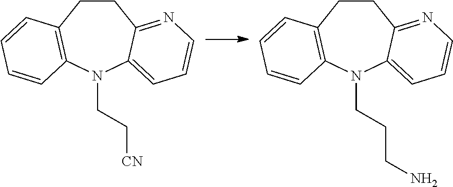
C1CC2=NC=CC=C2N(CC[CN])C2=C1C=CC=C2.C1CC2=NC=CC=C2N(CCCN)C2=C1C=CC=C2
